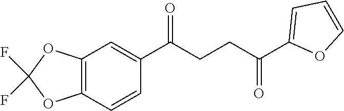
C1(C(CCC(C2=CC=CO2)=O)=O)=CC2=C(C=C1)OC(F)(F)O2
